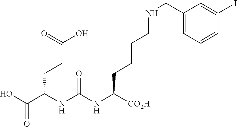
OC(C(NC(NC([CO2H])CCCCNCC1=CC=CC(I)=C1)=O)CCC(O)=O)=O
